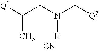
C(CN(C[Q2])[H])([Q1])C.[CN]
